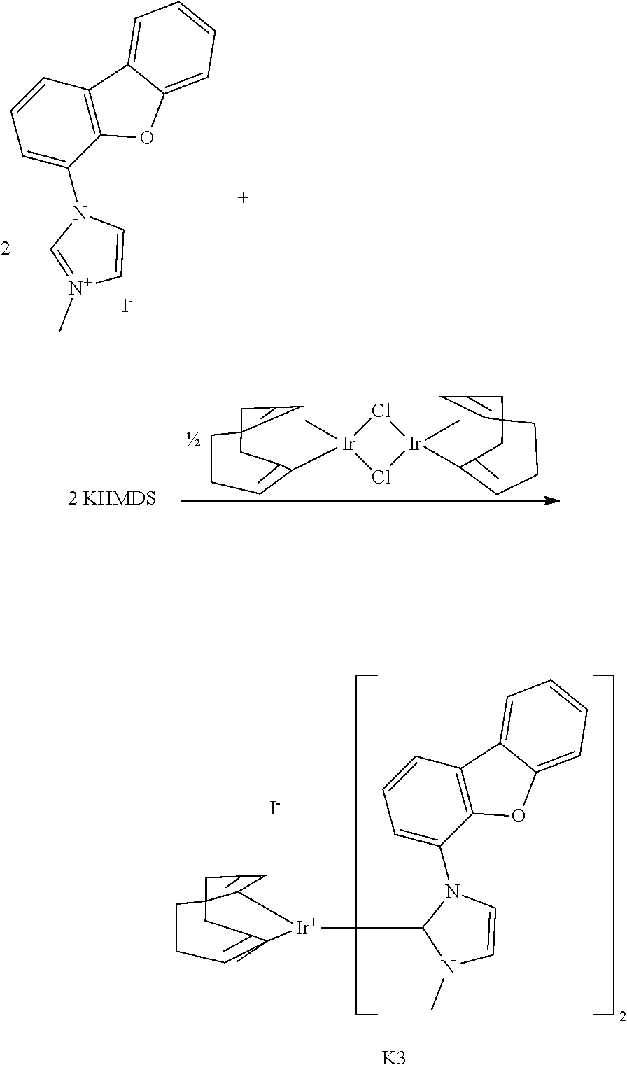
[N+]1(C)=CN(C2=CC=CC3=C2OC2=CC=CC=C32)C=C1.[I-].Cl1[Ir](C)(C2C(C)CC3(CCC(C)C3)CCC2)Cl[Ir]1(C1CCCC2(CC(C)C2)CC1C)C.[I-].[K3].N1(C)C=CN(C2=CC=CC3=C2OC2=CC=CC=C32)C1[Ir]1C2C3(CCCC1(C)C(C)C3)CC(C)C2
